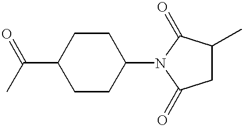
C1CC(N2C(=O)CC(C)C2=O)CCC1C(C)=O
